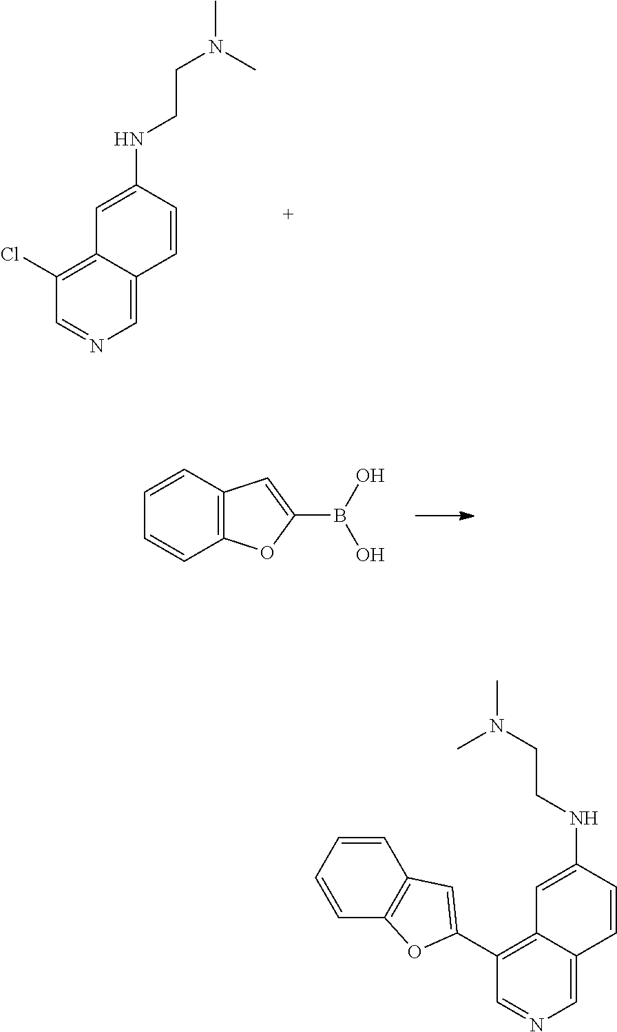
C1=C2C(=C(Cl)C=N1)C=C(NCCN(C)C)C=C2.C12=C(C=CC=C1)C=C(B(O)O)O2.C1=C2C(=C(C3=CC4=C(O3)C=CC=C4)C=N1)C=C(NCCN(C)C)C=C2
